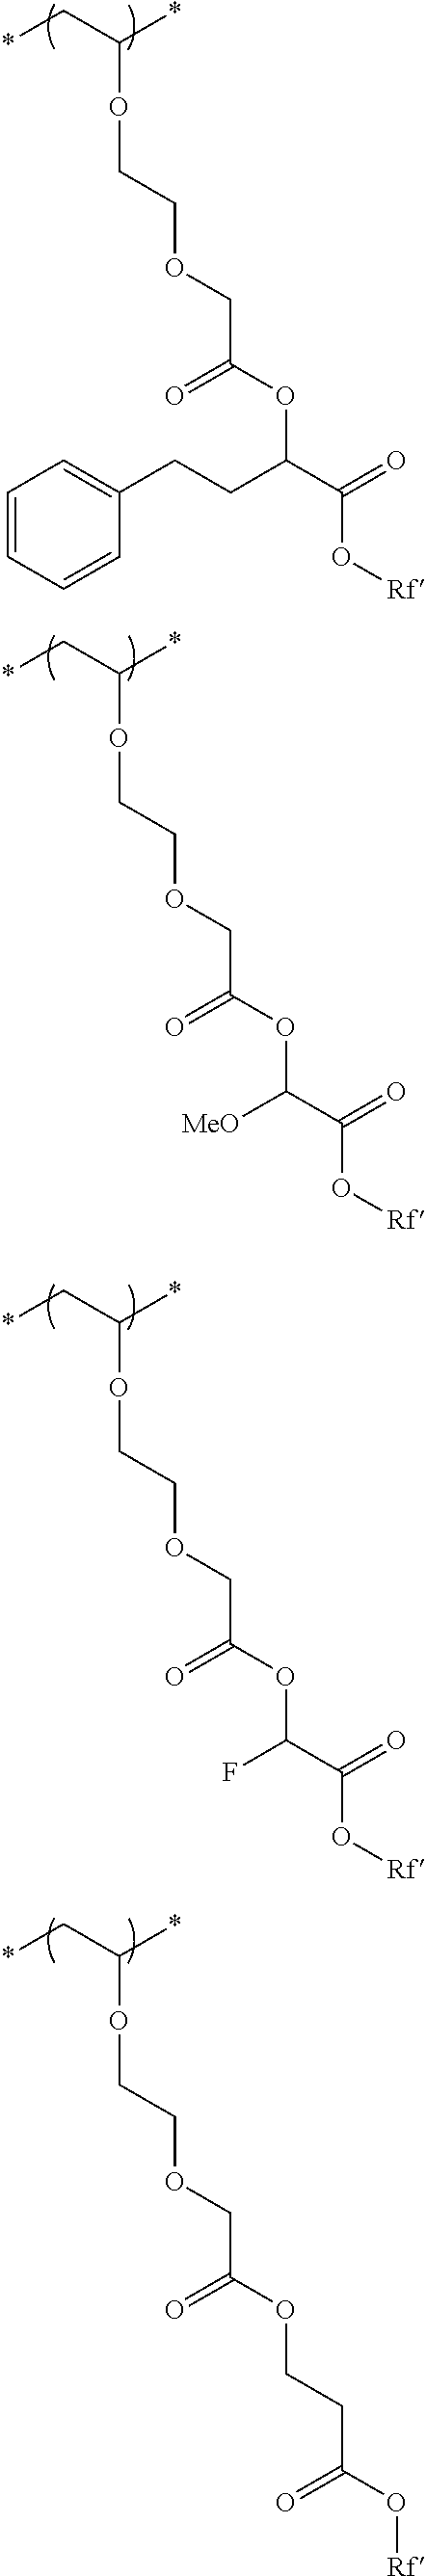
*CC(*)OCCOCC(OC(C(O[Rf])=O)CCC1=CC=CC=C1)=O.*CC(*)OCCOCC(OC(C(O[Rf])=O)[MeO])=O.*CC(*)OCCOCC(OC(C(O[Rf])=O)F)=O.*CC(*)OCCOCC(OCCC(O[Rf])=O)=O
